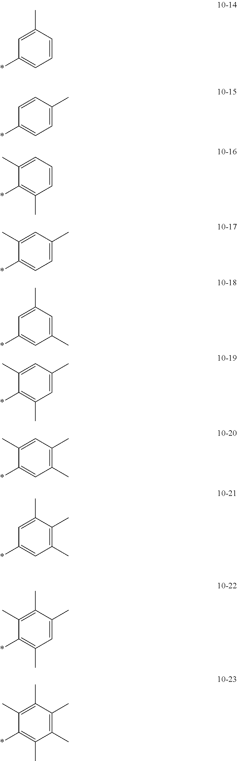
C1(C)=CC(*)=CC=C1.C1=CC(*)=CC=C1C.C1=C(C)C(*)=C(C)C=C1.C1=C(C)C(*)=CC=C1C.C1(C)=CC(*)=CC(C)=C1.C1=C(C)C(*)=C(C)C=C1C.C1=C(C)C(*)=CC(C)=C1C.C1(C)=C(C)C(*)=C(C)C=C1C.C1(C)=CC(*)=CC(C)=C1C.C1(C)=C(C)C(*)=C(C)C(C)=C1C
